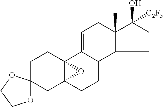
C1CC23C(CC14OCCO4)(CCC1C2=CCC2(C)C(O)([C2F5])CCC12)O3
